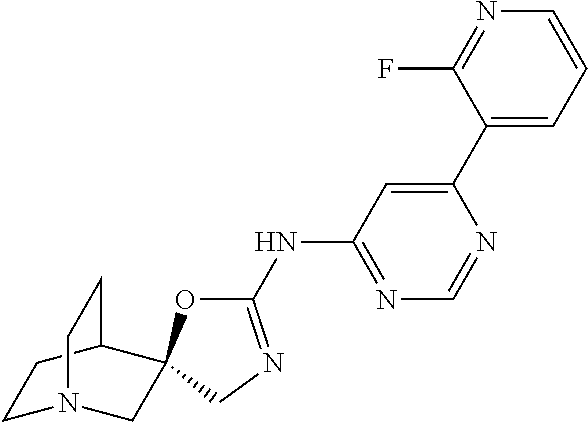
C1(NC2=NC=NC(C3=CC=CN=C3F)=C2)=NCC2(O1)CN1CCC2CC1
